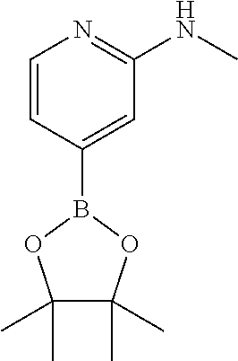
C1=CC(B2OC(C)(C)C(C)(C)O2)=CC(NC)=N1
